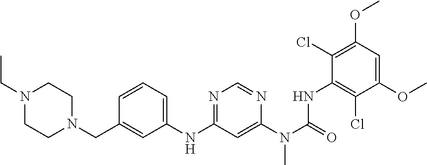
C1(OC)=CC(OC)=C(Cl)C(NC(N(C)C2=CC(NC3=CC=CC(CN4CCN(CC)CC4)=C3)=NC=N2)=O)=C1Cl
